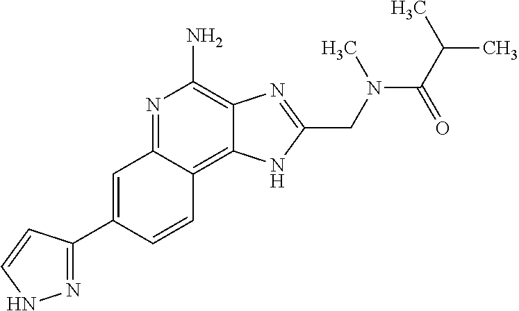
C1=C(C2=NNC=C2)C=CC2=C3C(=C(N)N=C12)N=C(CN(C)C(C(C)C)=O)N3
